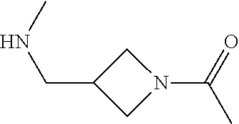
N1(C(C)=O)CC(CNC)C1
